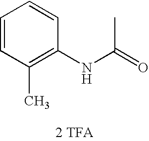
N(C(=O)C)C1=C(C)C=CC=C1.[2 TFA]
